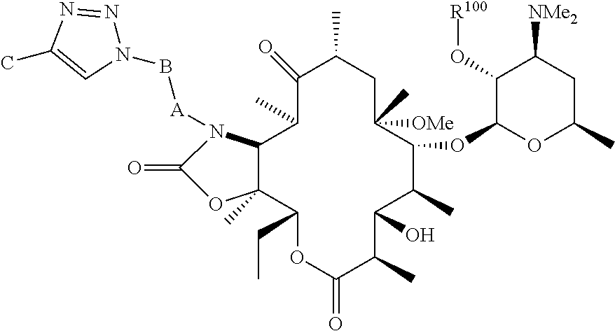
C1(=O)C(C)CC([OMe])(C)C(OC2OC(C)CC([NMe2])C2O[R100])C(C)C(O)C(C)C(=O)OC(CC)C2(C)C(C1C)N([A]BN1N=NC(C)=C1)C(=O)O2
